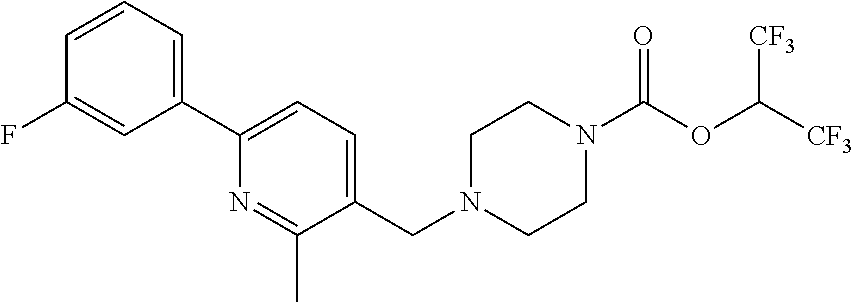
C(N1CCN(C(OC([CF3])[CF3])=O)CC1)C1=CC=C(C2=CC=CC(F)=C2)N=C1C
